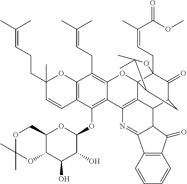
C12=C(C=CC(CCC=C(C)C)(C)O1)C(OC1OC3C(C(O)C1O)OC(C)(C)OC3)=C1C(=C2CC=C(C)C)OC23C4(CC=C(C)C(OC)=O)C(=O)C(CC2C(C)(C)O4)C2C3=C1N=C1C3=C(C(=O)C21)C=CC=C3
